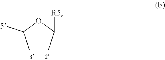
C1CC([R5])OC1[5]
